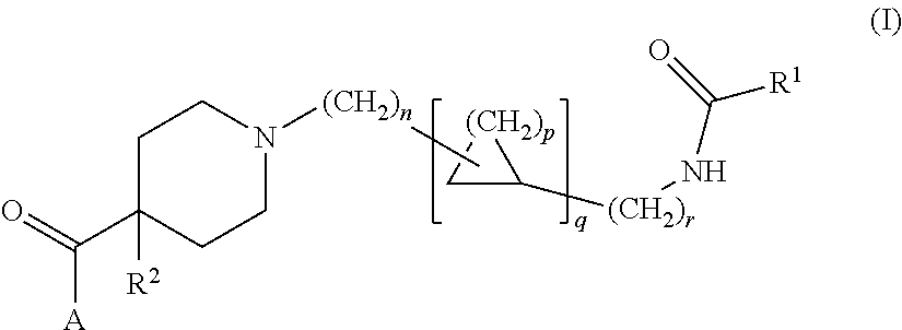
C1C(C(=O)[A])([R2])CCN([(CH2)n]C)C1.C1C([(CH2)r]NC([R1])=O)[(CH2)p]1
